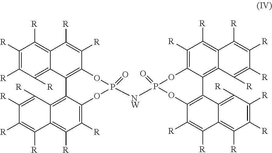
C1([R])=C([R])C([R])=C2C(=C1[R])C([R])=C([R])C1=C2C2=C3C(=C([R])C([R])=C2OP(=O)([NW]P2(=O)OC4=C([R])C([R])=C5C(=C4C4=C(C([R])=C([R])C6=C([R])C([R])=C([R])C([R])=C46)O2)C([R])=C([R])C([R])=C5[R])O1)C([R])=C([R])C([R])=C3[R]
